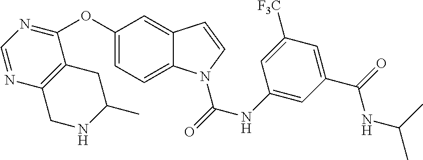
C1(OC2=NC=NC3=C2CC(C)NC3)=CC=C2C(=C1)C=CN2C(NC1=CC(C(NC(C)C)=O)=CC([F3C])=C1)=O
